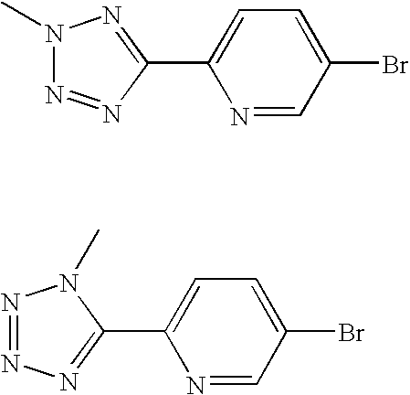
N1=CC(Br)=CC=C1C1=NN(C)N=N1.N1=CC(Br)=CC=C1C1=NN=NN1C
